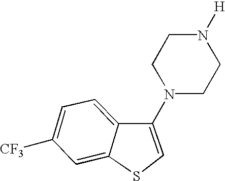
C12=CC=C([CF3])C=C1SC=C2N1CCN([H])CC1
